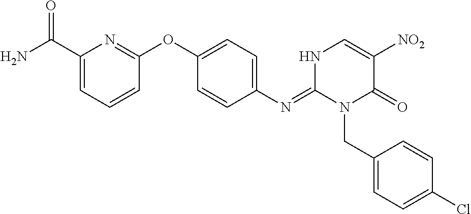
O(C1=CC=C(N=C2NC=C([NO2])C(=O)N2CC2=CC=C(Cl)C=C2)C=C1)C1=NC(C(N)=O)=CC=C1
